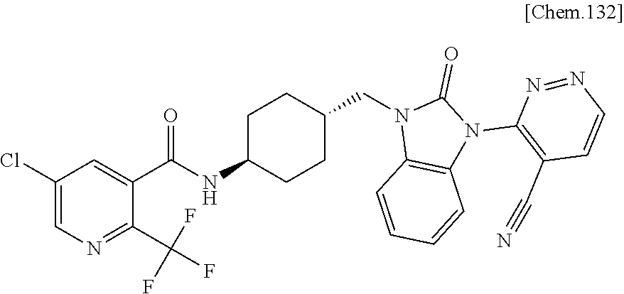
C1(Cl)=CN=C(C(F)(F)F)C(C(NC2CCC(CN3C4=C(N(C5=C(C#N)C=CN=N5)C3=O)C=CC=C4)CC2)=O)=C1
